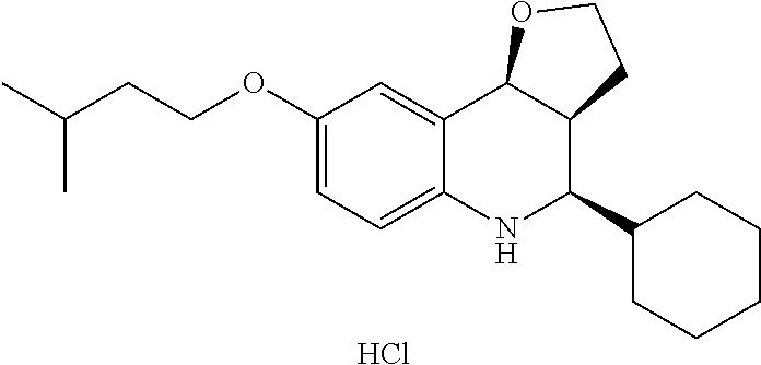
C12=CC(OCCC(C)C)=CC=C1NC(C1CCCCC1)C1C2OCC1.Cl
